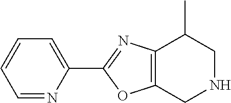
C1=NC(C2=NC3=C(O2)CNCC3C)=CC=C1
